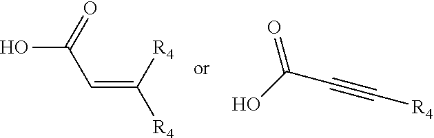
OC(C=C([R4])[R4])=O.OC(=O)C#C[R4]
